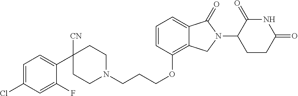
C1N(CCCOC2=C3C(=CC=C2)C(=O)N(C2C(=O)NC(=O)CC2)C3)CCC(C2=CC=C(Cl)C=C2F)([CN])C1
